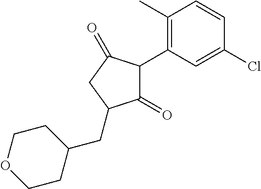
C1(=O)C(C2=C(C)C=CC(Cl)=C2)C(=O)CC1CC1CCOCC1
